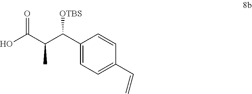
C1(C(C(C(O)=O)C)[OTBS])=CC=C(C=C)C=C1
